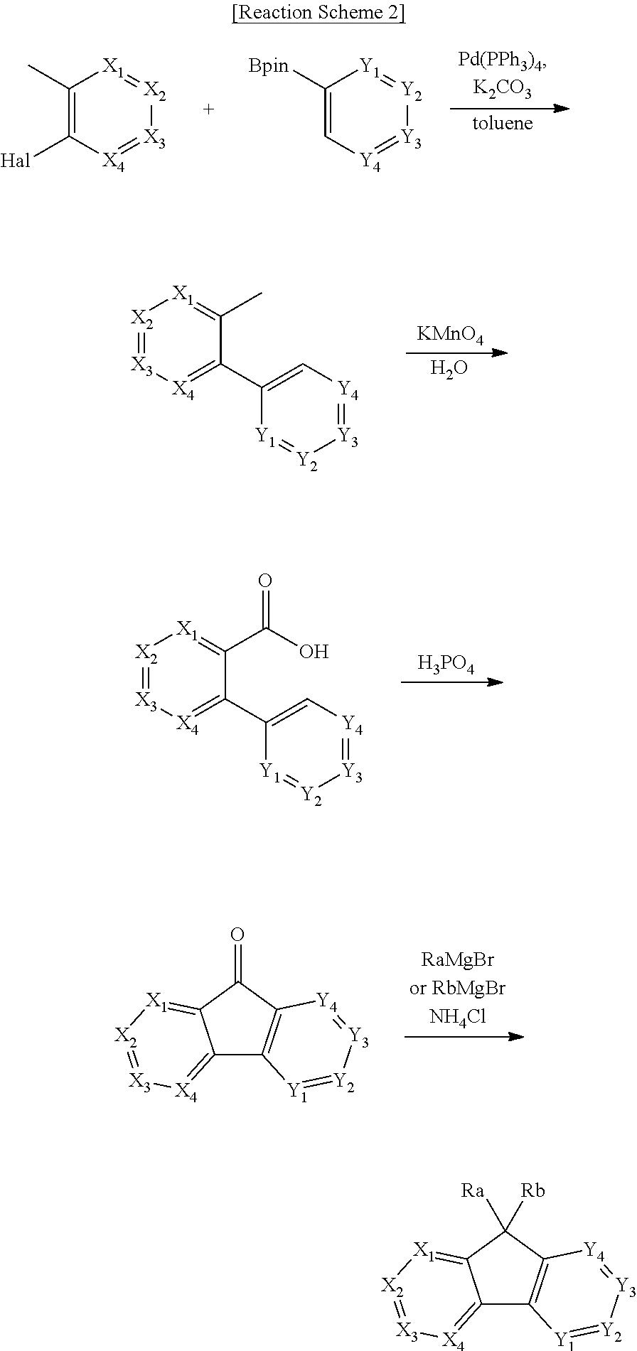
C1(C)=C([Hal])[X4]=[X3][X2]=[X1]1.C1([Bpin])=C[Y4]=[Y3][Y2]=[Y1]1.C1(C)=[X1][X2]=[X3][X4]=C1C1=C[Y4]=[Y3][Y2]=[Y1]1.O.[KMnO4].C1(C(O)=O)=[X1][X2]=[X3][X4]=C1C1=C[Y4]=[Y3][Y2]=[Y1]1.[H3PO4].C12=[X4][X3]=[X2][X1]=C1C(=O)C1=C2[Y1]=[Y2][Y3]=[Y4]1.C12=[X4][X3]=[X2][X1]=C1C([Ra])([Rb])C1=C2[Y1]=[Y2][Y3]=[Y4]1
